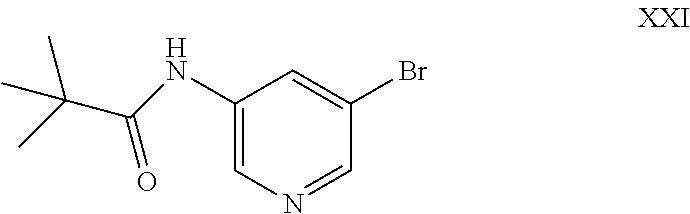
C1(NC(C(C)(C)C)=O)=CN=CC(Br)=C1
